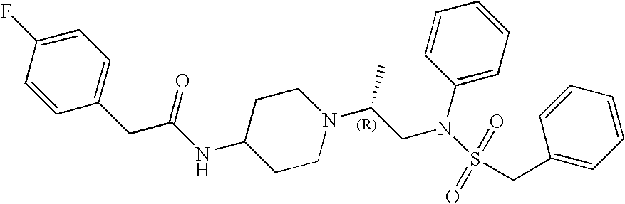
C1(CC(NC2CCN(C(CN(C3=CC=CC=C3)S(CC3=CC=CC=C3)(=O)=O)C)CC2)=O)=CC=C(F)C=C1
